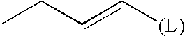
CCC=C[(L)]
